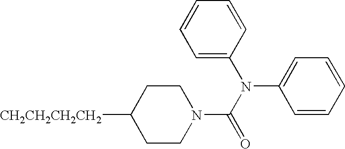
[CH2CH2CH2CH2]C1CCN(C(N(C2=CC=CC=C2)C2=CC=CC=C2)=O)CC1
